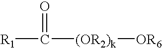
[R1]C(=O)[(OR2)k][OR6]
